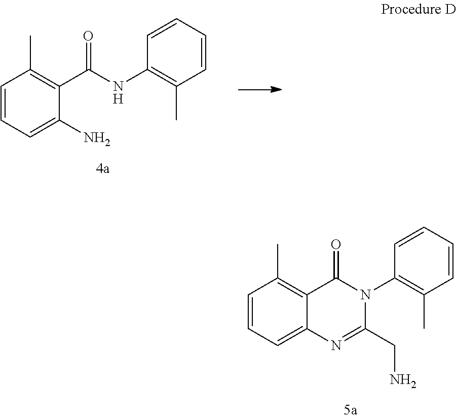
C1=CC=C2C(=C1C)C(=O)N(C1=C(C)C=CC=C1)C(CN)=N2.C1=CC=C(N)C(C(NC2=C(C)C=CC=C2)=O)=C1C
